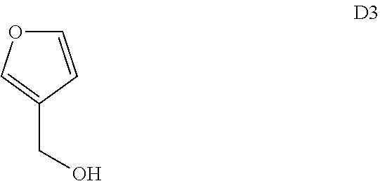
C1=CC(CO)=CO1
